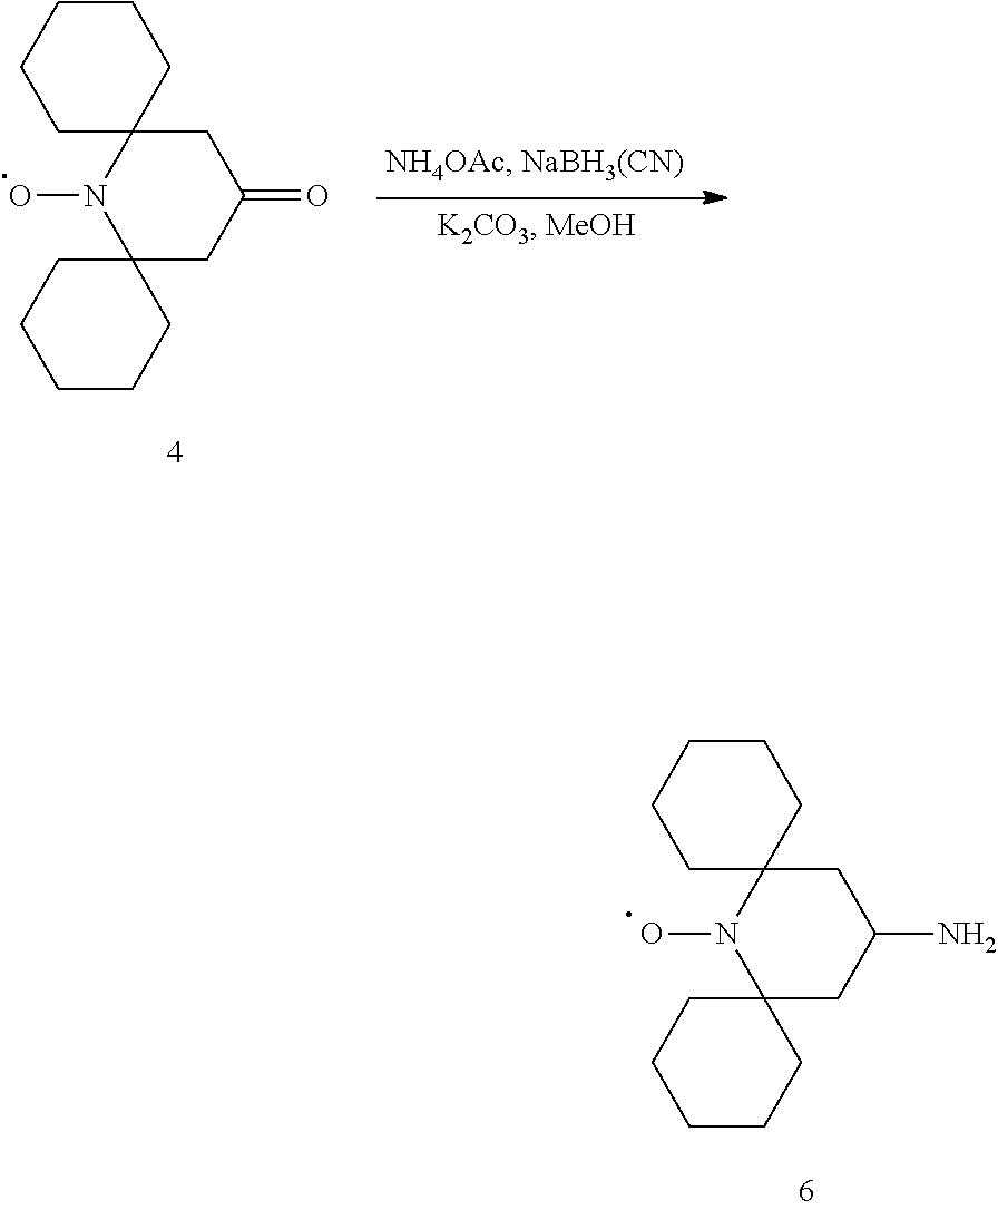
C1C2(N(O)C3(CC1N)CCCCC3)CCCCC2.C1C2(N(O)C3(CC1=O)CCCCC3)CCCCC2
